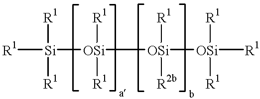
[R1][Si]([R1])([R1])[OSi]([OSi]([R1])([R2b])[OSi]([R1])([R1])[R1])([R1])[R1]
